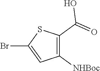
C1([NHBoc])=C(C(=O)O)SC(Br)=C1
